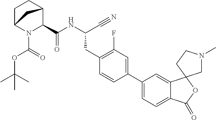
N(C(CC1=C(F)C=C(C2=CC=C3C(=C2)C2(OC3=O)CN(C)CC2)C=C1)C#N)C(=O)C1N(C(=O)OC(C)(C)C)C2CCC1C2
